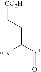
NC(CC[CO2H])C=O
